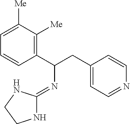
C1=CC(C(CC2=CC=NC=C2)N=C2NCCN2)=C([Me])C([Me])=C1
